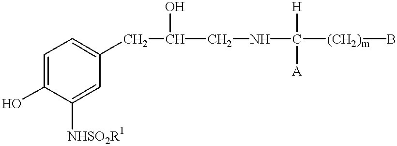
C1=C(O)C([NHSO2R1])=CC(CC(CNC([(CH2)m]B)([H])[A])O)=C1
